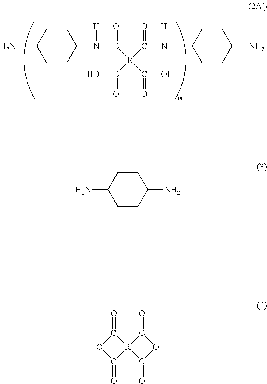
NC1CCC(N(C(=O)[R](C(O)=O)(C(=O)N(C2CCC(N)CC2)[H])C(=O)O)[H])CC1.NC1CCC(N)CC1.C1(=O)OC(=O)[R]12C(=O)OC2=O
